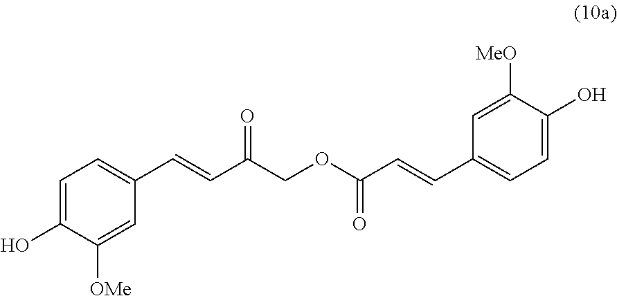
C1=C(O)C([OMe])=CC(C=CC(COC(C=CC2=CC=C(O)C([MeO])=C2)=O)=O)=C1
